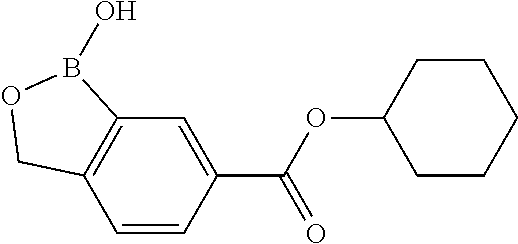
C12=C(C=CC(C(OC3CCCCC3)=O)=C1)COB2O
